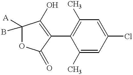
C1(C2=C(C)C=C(Cl)C=C2C)=C(O)C([A])(B)OC1=O
